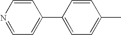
N1=CC=C(C2=CC=C(C)C=C2)C=C1
